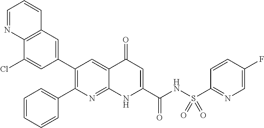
C12=C(C=C(C3=C(C4=CC=CC=C4)N=C4C(=C3)C(=O)C=C(C(NS(C3=NC=C(F)C=C3)(=O)=O)=O)N4)C=C1Cl)C=CC=N2
